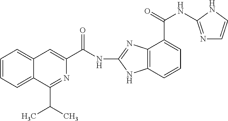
C(NC1=NC2=C(N1)C=CC=C2C(NC1=NC=CN1)=O)(=O)C1=CC2=CC=CC=C2C(C(C)C)=N1
